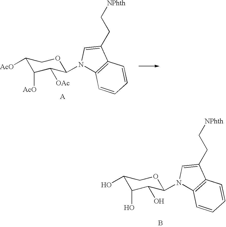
C1([AcO])C([AcO])C([OAc])C(N2C3=C(C(CC[NPhth])=C2)C=CC=C3)OC1.[A].C1(O)C(O)C(O)C(N2C3=C(C(CC[NPhth])=C2)C=CC=C3)OC1.B
